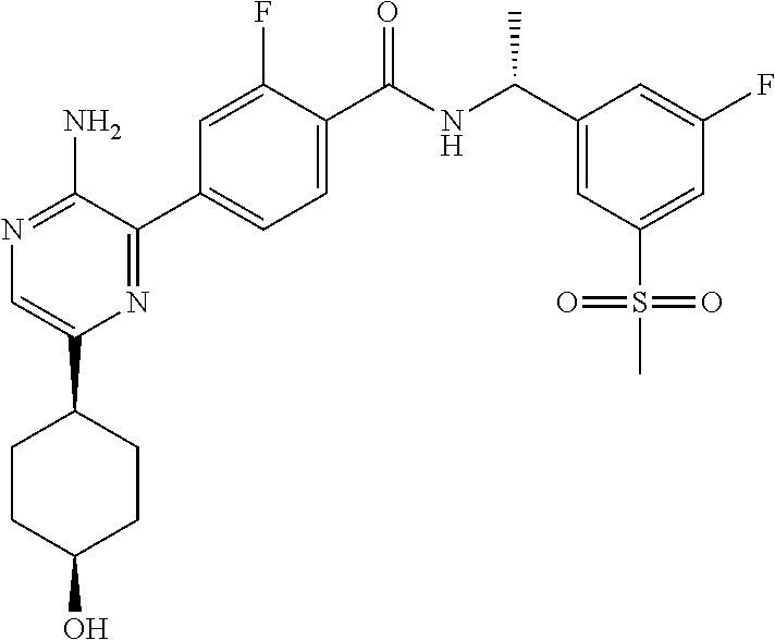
N1=C(N)C(C2=CC=C(C(NC(C3=CC(S(=O)(=O)C)=CC(F)=C3)C)=O)C(F)=C2)=NC(C2CCC(O)CC2)=C1
